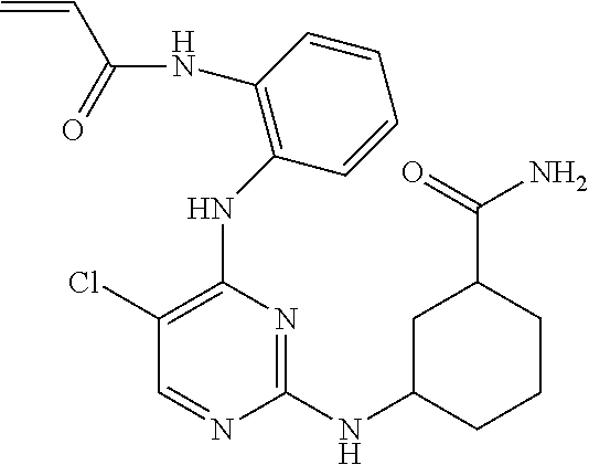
N(C1=C(Cl)C=NC(NC2CCCC(C(N)=O)C2)=N1)C1=C(NC(C=C)=O)C=CC=C1
